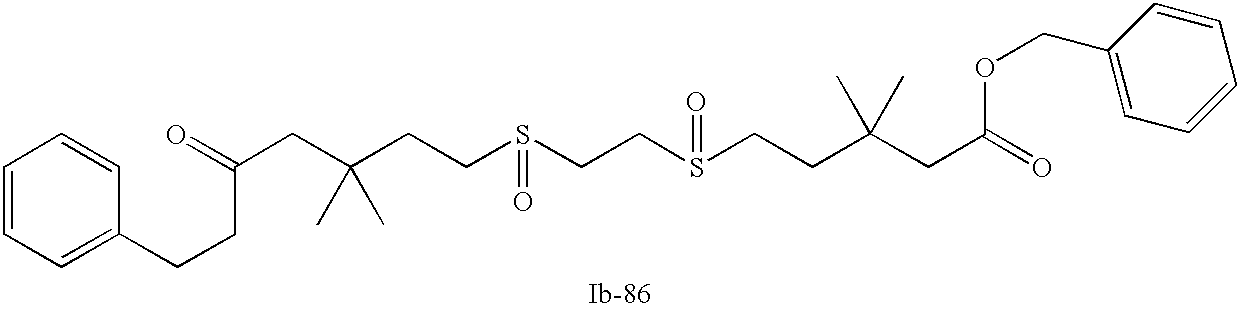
C(C(CCS(CCS(CCC(CC(=O)OCC1=CC=CC=C1)(C)C)=O)=O)(C)C)C(=O)CCC1=CC=CC=C1
